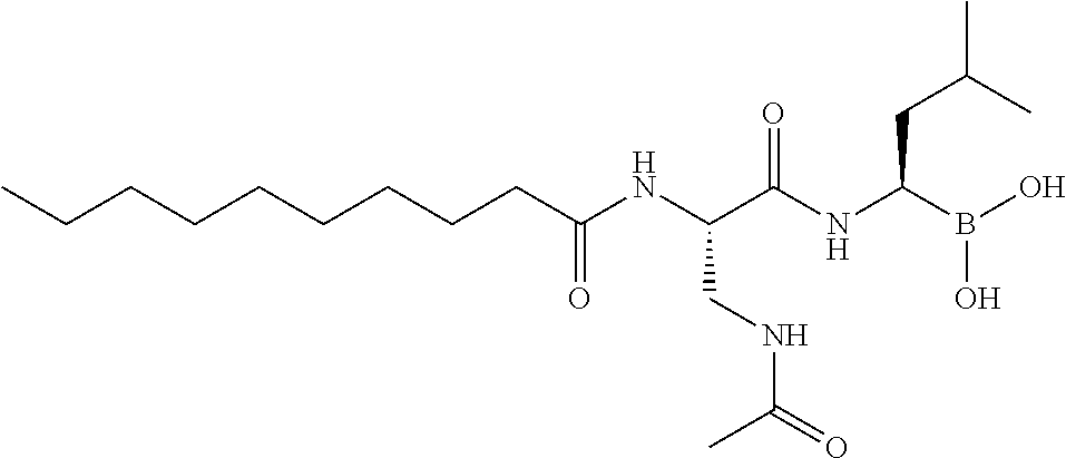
C(CCC(NC(C(NC(B(O)O)CC(C)C)=O)CNC(=O)C)=O)CCCCCC
